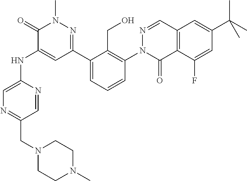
C1=NC(NC2=CC(C3=CC=CC(N4C(=O)C5=C(C=N4)C=C(C(C)(C)C)C=C5F)=C3CO)=NN(C)C2=O)=CN=C1CN1CCN(C)CC1
